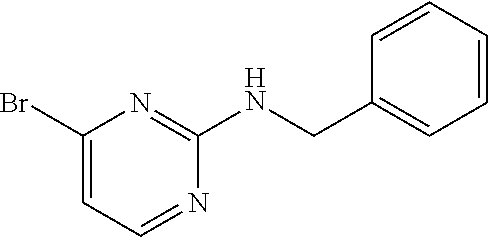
C1(Br)=CC=NC(NCC2=CC=CC=C2)=N1
